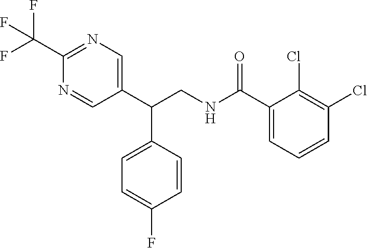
C1(C(CNC(C2=CC=CC(Cl)=C2Cl)=O)C2=CC=C(F)C=C2)=CN=C(C(F)(F)F)N=C1
